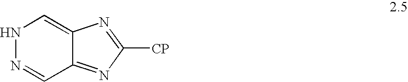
N1N=CC2=NC([CP])=NC2=C1
